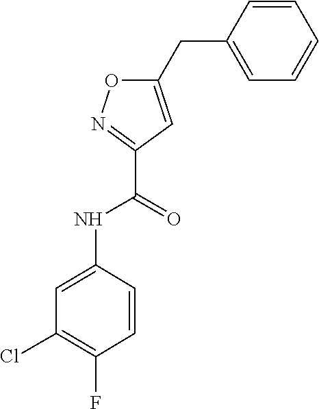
C1(NC(C2=NOC(CC3=CC=CC=C3)=C2)=O)=CC(Cl)=C(F)C=C1
